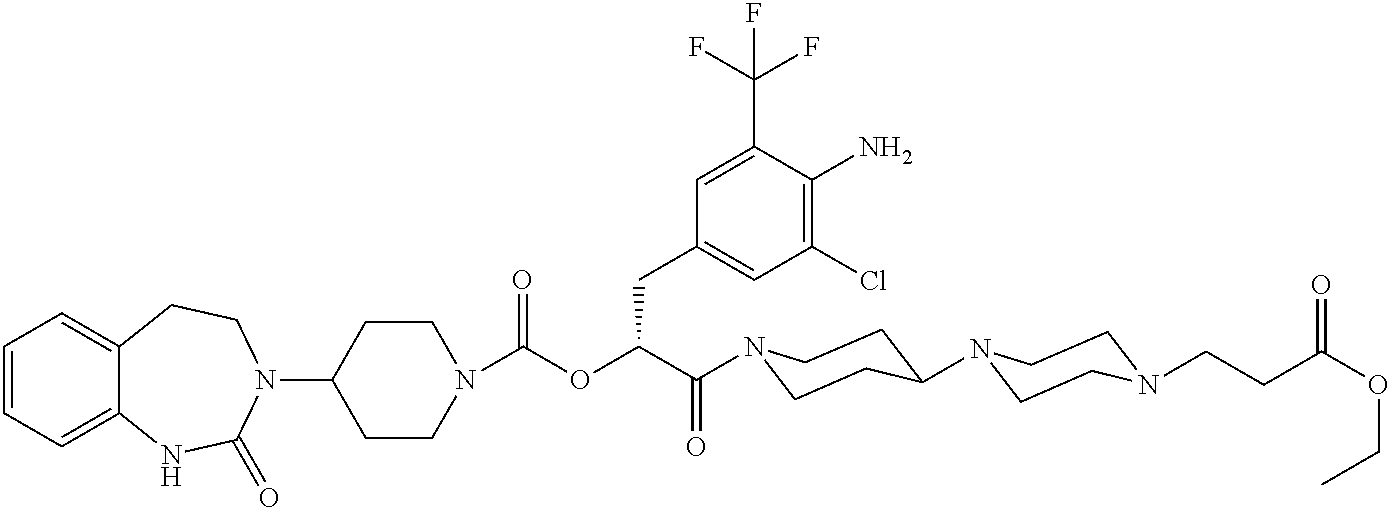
C1(N2CCC3=CC=CC=C3NC2=O)CCN(C(OC(C(=O)N2CCC(N3CCN(CCC(OCC)=O)CC3)CC2)CC2=CC(Cl)=C(N)C(C(F)(F)F)=C2)=O)CC1
